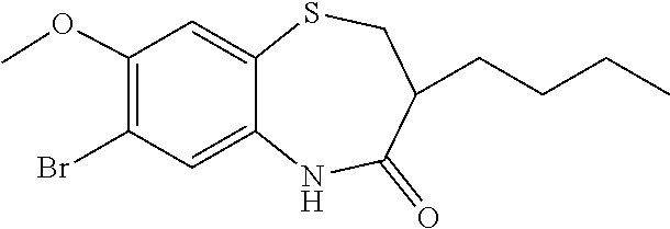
O(C1=C(Br)C=C2C(=C1)SCC(CCCC)C(=O)N2)C
